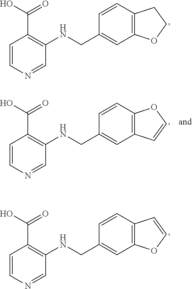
C1=CN=CC(NCC2=CC3=C(C=C2)CCO3)=C1C(O)=O.C1=CN=CC(NCC2=CC3=C(C=C2)C=CO3)=C1C(O)=O.C1=CN=CC(NCC2=CC3=C(C=C2)OC=C3)=C1C(O)=O
